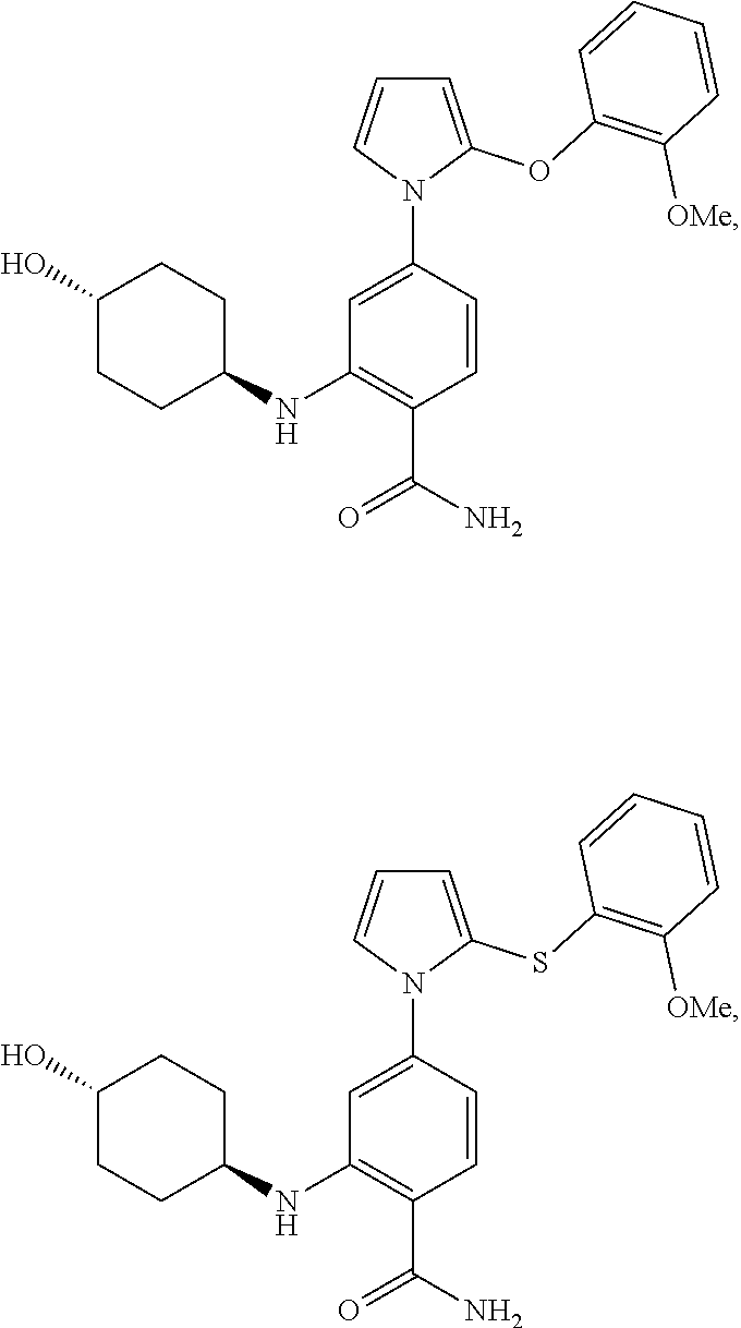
C1=C(N2C(OC3=C([OMe])C=CC=C3)=CC=C2)C=CC(C(N)=O)=C1NC1CCC(O)CC1.C1=C(N2C(SC3=C([OMe])C=CC=C3)=CC=C2)C=CC(C(N)=O)=C1NC1CCC(O)CC1
